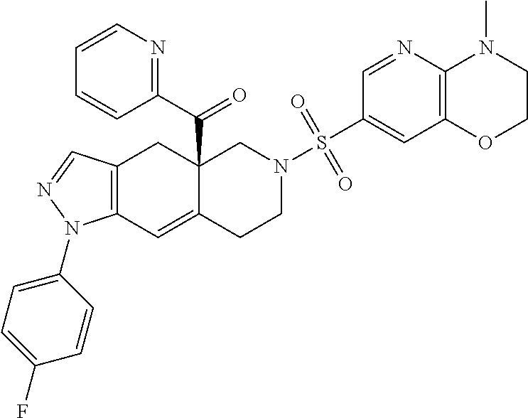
C12=C(C=C3C(C(C4=NC=CC=C4)=O)(C1)CN(S(=O)(=O)C1=CC4=C(N=C1)N(C)CCO4)CC3)N(C1=CC=C(F)C=C1)N=C2
